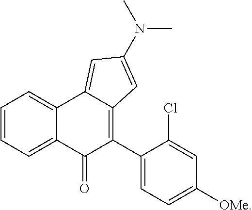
C1(N(C)C)=CC2=C(C3=CC=C([OMe])C=C3Cl)C(=O)C3=CC=CC=C3C2=C1
